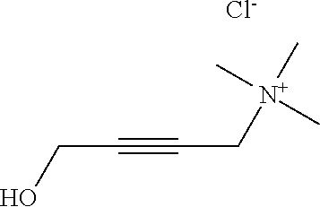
C(C#CC[N+](C)(C)C)O.[Cl-]
